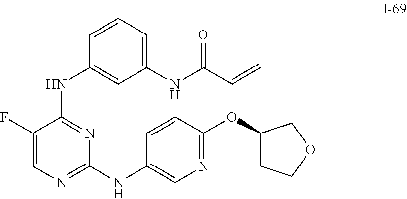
C1(NC2=CC(NC(C=C)=O)=CC=C2)=NC(NC2=CN=C(OC3CCOC3)C=C2)=NC=C1F
